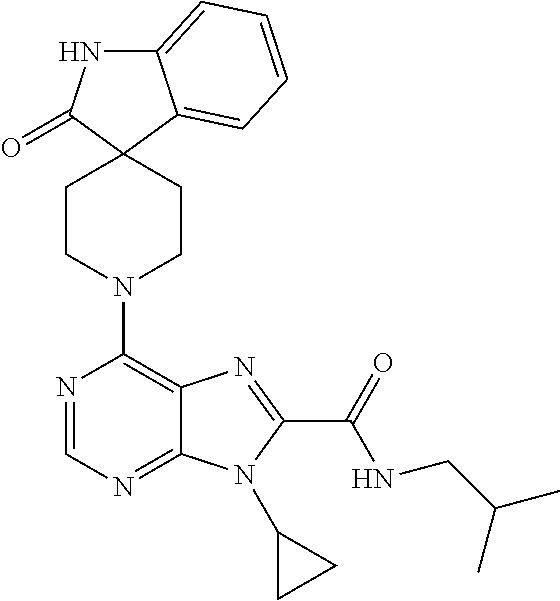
C12=CC=CC=C1C1(C(=O)N2)CCN(C2=C3C(=NC=N2)N(C2CC2)C(C(=O)NCC(C)C)=N3)CC1
